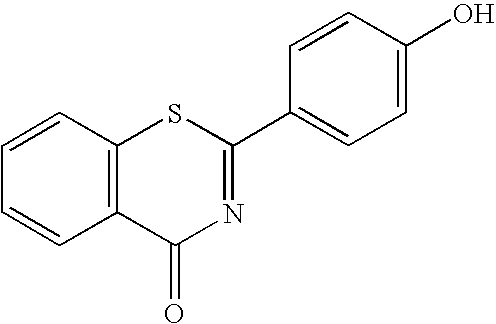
C1=CC2=C(C=C1)C(=O)N=C(C1=CC=C(O)C=C1)S2
